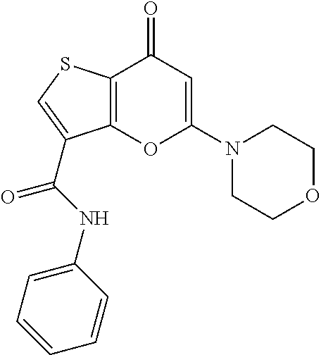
C12=C(SC=C1C(=O)NC1=CC=CC=C1)C(=O)C=C(N1CCOCC1)O2
